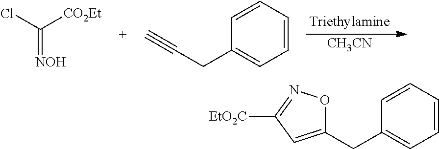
[CH3CN].C(=[NOH])(Cl)[CO2Et].C1=CC=CC=C1CC#C.C1(CC2=CC=CC=C2)=CC([EtO2C])=NO1
